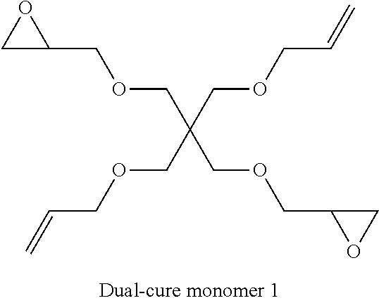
O(CC(COCC1OC1)(COCC1OC1)COCC=C)CC=C
